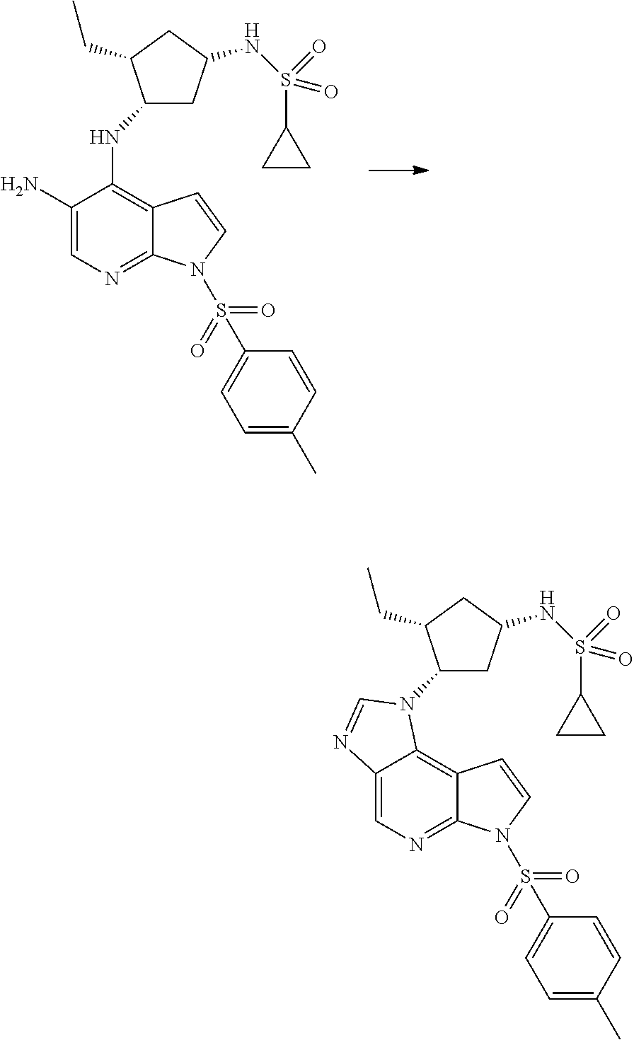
C1(N)=CN=C2C(=C1NC1CC(NS(C3CC3)(=O)=O)CC1CC)C=CN2S(=O)(=O)C1=CC=C(C)C=C1.C12=CN=C3C(=C1N(C1CC(NS(C4CC4)(=O)=O)CC1CC)C=N2)C=CN3S(=O)(=O)C1=CC=C(C)C=C1
